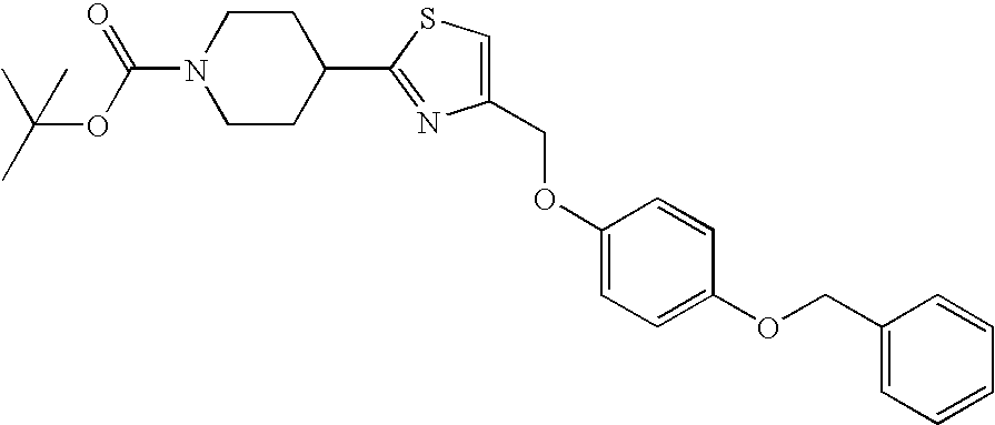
N1(C(OC(C)(C)C)=O)CCC(C2=NC(COC3=CC=C(OCC4=CC=CC=C4)C=C3)=CS2)CC1
